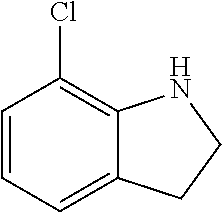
C1=CC=C2C(=C1Cl)NCC2
